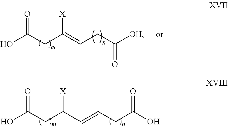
OC(CC([X])C=CCC(O)=O)=O.OC(CC(=CCC([OH])=O)[X])=O
